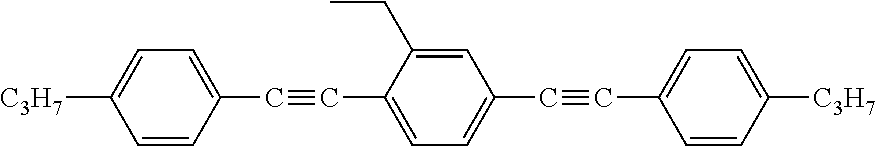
[C3H7]C1=CC=C(C#CC2=CC=C(C#CC3=CC=C([C3H7])C=C3)C=C2CC)C=C1
